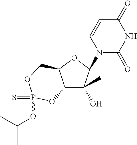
C12C(O)(C)C(N3C(=O)NC(=O)C=C3)OC1COP(=S)(OC(C)C)O2
